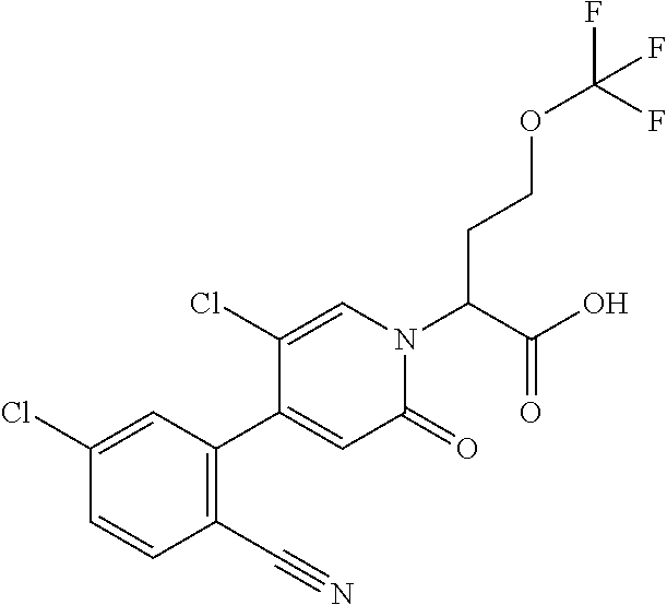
C1(C#N)=C(C2=CC(=O)N(C(CCOC(F)(F)F)C(O)=O)C=C2Cl)C=C(Cl)C=C1
